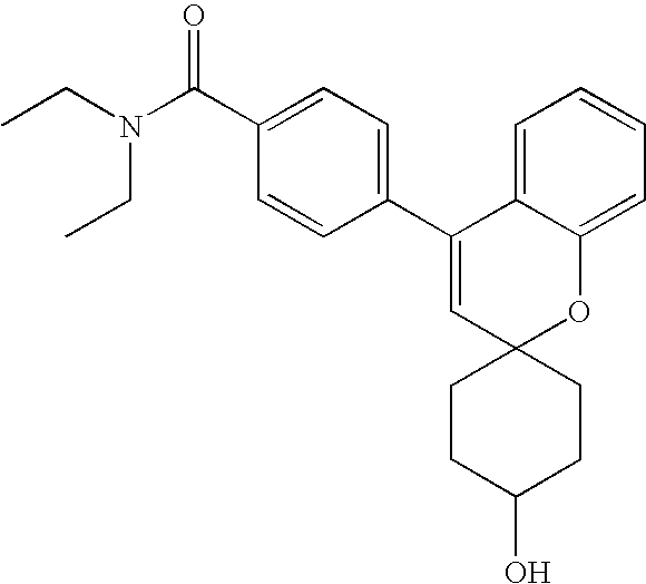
CCN(C(C1=CC=C(C2=CC3(OC4=CC=CC=C24)CCC(O)CC3)C=C1)=O)CC
